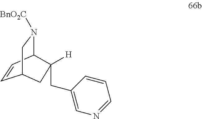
C1=CC2N([BnO2C])CC1CC2([H])CC1=CN=CC=C1
